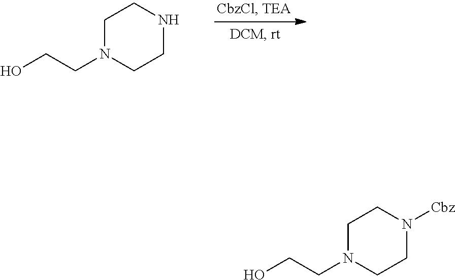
C1N(CCO)CCNC1.C1N(CCO)CCN([Cbz])C1
